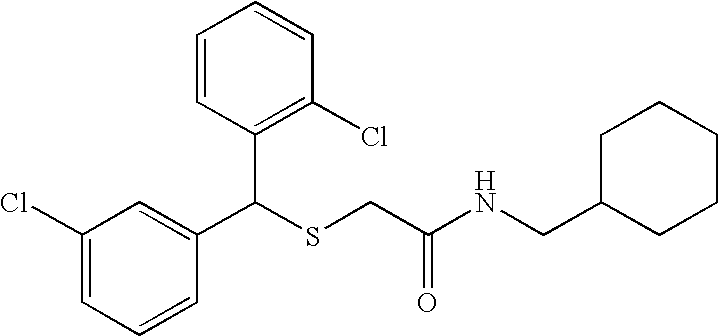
C1(C(SCC(=O)NCC2CCCCC2)C2=C(Cl)C=CC=C2)=CC(Cl)=CC=C1
